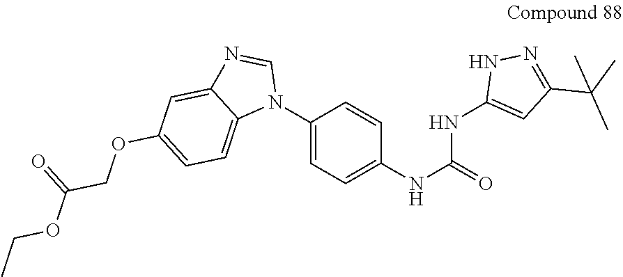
C1(N2C=NC3=CC(OCC(OCC)=O)=CC=C23)=CC=C(NC(NC2=CC(C(C)(C)C)=NN2)=O)C=C1
